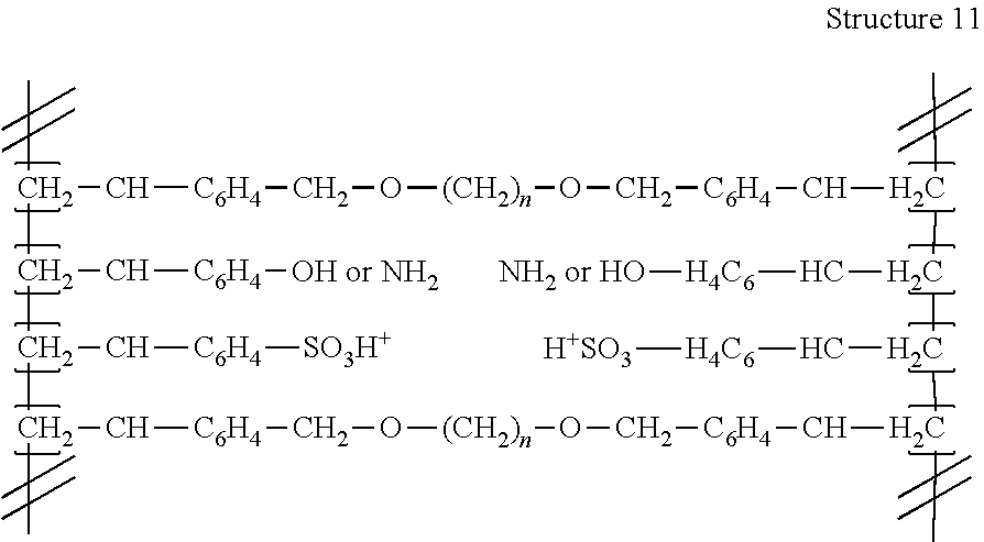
CC1C(C[C6H4][OH or NH2])C(C[C6H4][SO3H+])C(C)C[C6H4]CO[(CH2)n]OC[C6H4]CC(C)C(C[H4C6][H+SO3])C(C[H4C6][NH2 or HO])C(C)C[C6H4]CO[(CH2)n]OC[C6H4]C1
